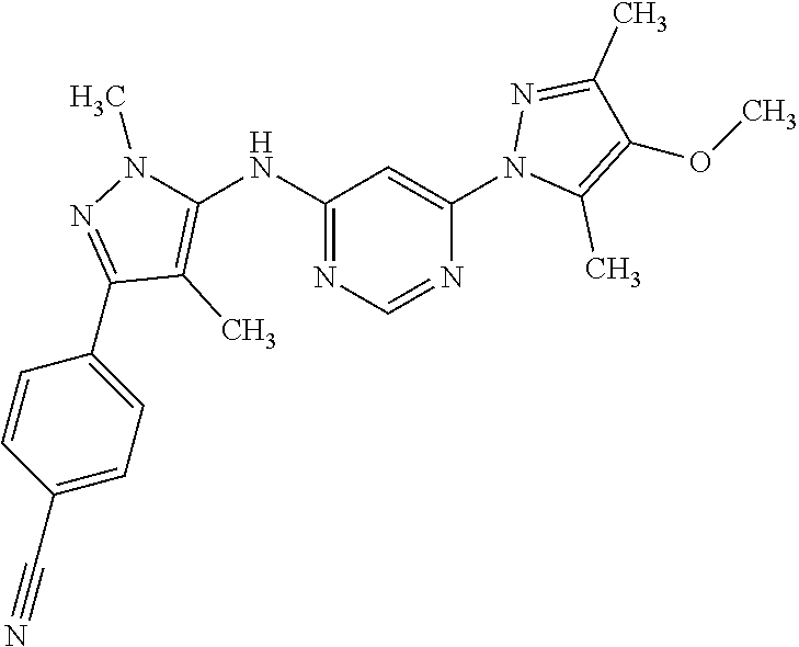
C1(C2=CC=C(C#N)C=C2)=NN(C)C(NC2=NC=NC(N3C(C)=C(OC)C(C)=N3)=C2)=C1C
